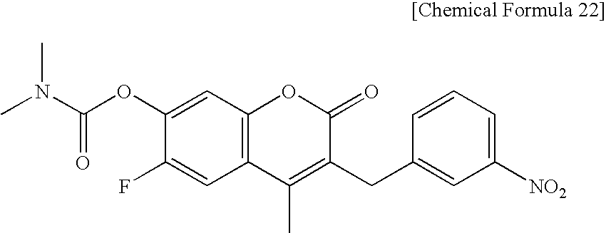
C12=C(C=C(OC(N(C)C)=O)C(F)=C1)OC(=O)C(CC1=CC([NO2])=CC=C1)=C2C
